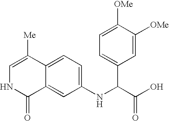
C1(NC(C(O)=O)C2=CC=C([OMe])C([OMe])=C2)=CC=C2C(=C1)C(=O)NC=C2[Me]
